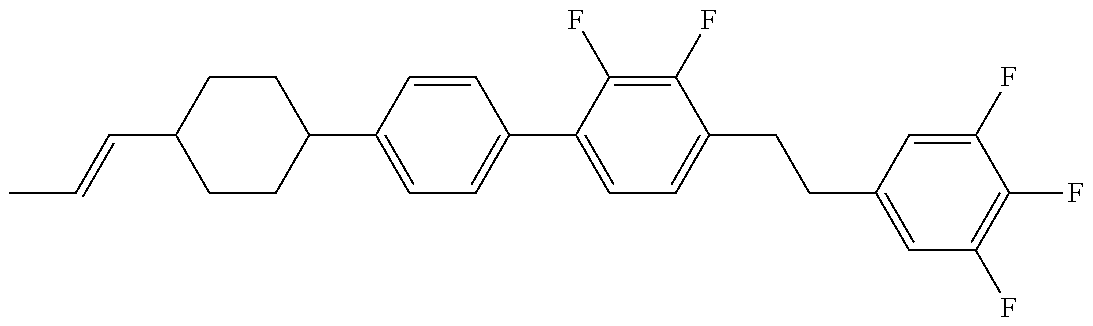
C1(C2=CC=C(C3=CC=C(CCC4=CC(F)=C(F)C(F)=C4)C(F)=C3F)C=C2)CCC(C=CC)CC1
